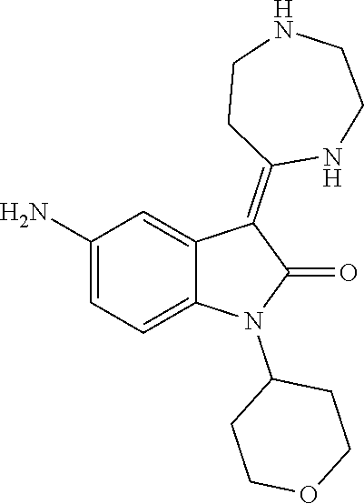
C1(N)=CC=C2C(=C1)C(=C1NCCNCC1)C(=O)N2C1CCOCC1
